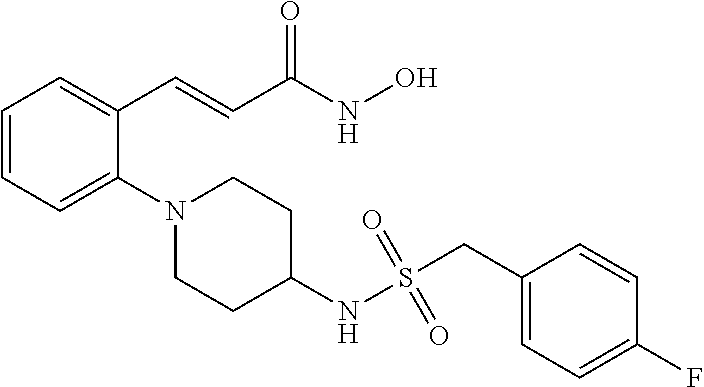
C1=CC=C(N2CCC(NS(CC3=CC=C(F)C=C3)(=O)=O)CC2)C(C=CC(NO)=O)=C1
